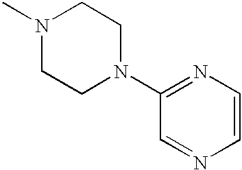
N1(C)CCN(C2=NC=CN=C2)CC1
